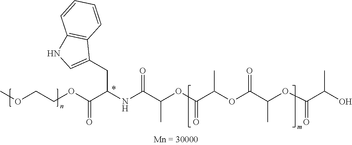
COCCOC(C(NC(C(OC(C(OC(C(OC(C(O)C)=O)C)=O)C)=O)C)=O)CC1=CNC2=C1C=CC=C2)=O
